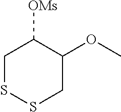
C1SSCC(OC)C1[OMs]
